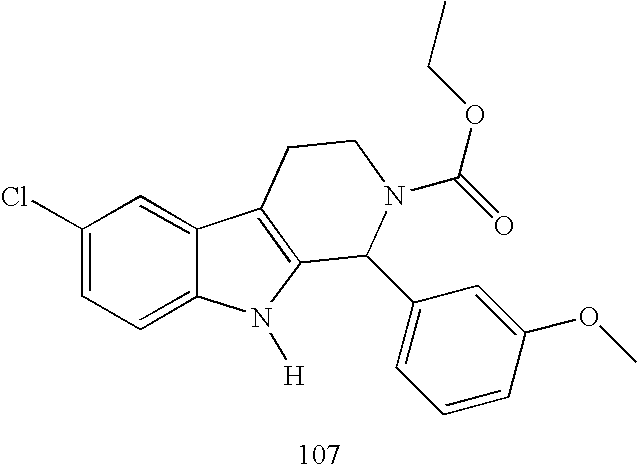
C1(Cl)=CC=C2C(=C1)C1=C(N2[H])C(C2=CC=CC(OC)=C2)N(C(OCC)=O)CC1
